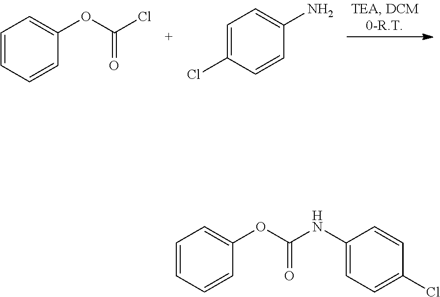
C1=CC=CC(OC(Cl)=O)=C1.C1=C(Cl)C=CC(N)=C1.C1=CC=CC(OC(NC2=CC=C(Cl)C=C2)=O)=C1
